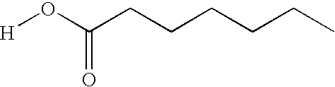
[H]OC(CCCCCC)=O
